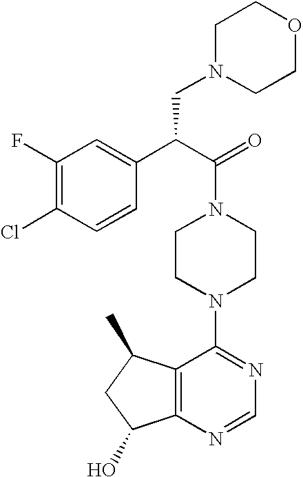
C(N1CCN(C2=NC=NC3=C2C(C)CC3O)CC1)(C(C1=CC(F)=C(Cl)C=C1)CN1CCOCC1)=O
